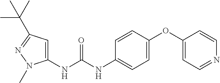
C1=C(NC(NC2=CC=C(OC3=CC=NC=C3)C=C2)=O)N(C)N=C1C(C)(C)C
